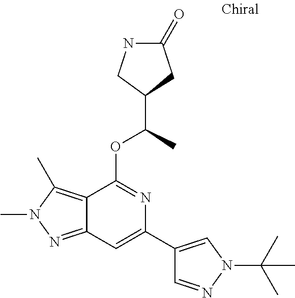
N1C(=O)CC(C(C)OC2=NC(C3=CN(C(C)(C)C)N=C3)=CC3=NN(C)C(C)=C23)C1
